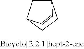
C1C2CCC1C=C2
